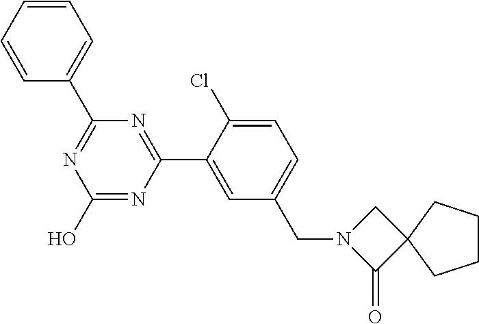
N1=C(C2=CC=CC=C2)N=C(C2=CC(CN3C(=O)C4(C3)CCCC4)=CC=C2Cl)N=C1O
